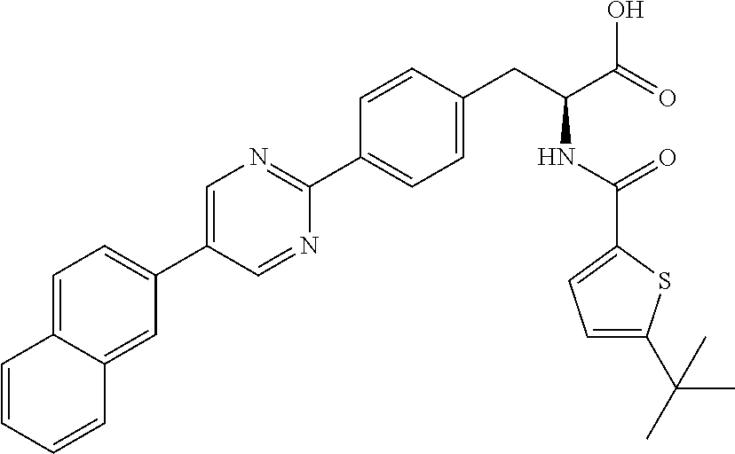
C12=CC=C(C3=CN=C(C4=CC=C(CC(NC(=O)C5=CC=C(C(C)(C)C)S5)C(=O)O)C=C4)N=C3)C=C1C=CC=C2
